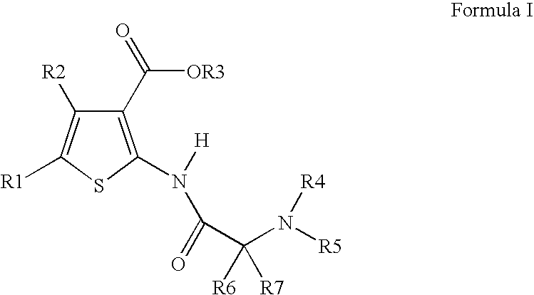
C1(C([OR3])=O)=C(N(C(=O)C(N([R5])[R4])([R6])[R7])[H])SC([R1])=C1[R2]
